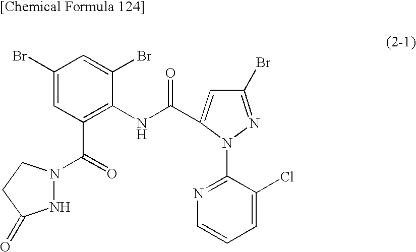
C1(Br)=CC(C(=O)N2NC(=O)CC2)=C(NC(=O)C2=CC(Br)=NN2C2=NC=CC=C2Cl)C(Br)=C1
